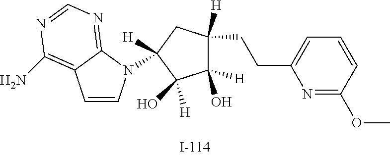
C1([H])(O)C([H])(CCC2=CC=CC(OC)=N2)CC([H])(N2C=CC3=C(N)N=CN=C23)C1([H])O
